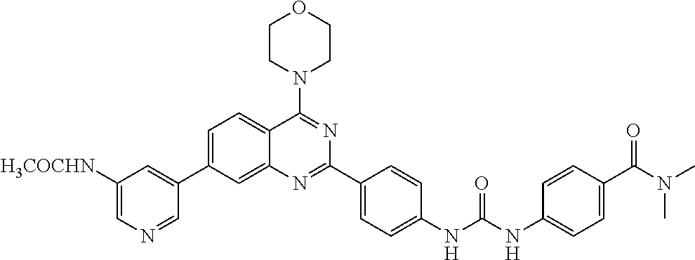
C1=C(C2=CC([H3COCHN])=CN=C2)C=C2C(=C1)C(N1CCOCC1)=NC(C1=CC=C(NC(NC3=CC=C(C(N(C)C)=O)C=C3)=O)C=C1)=N2
